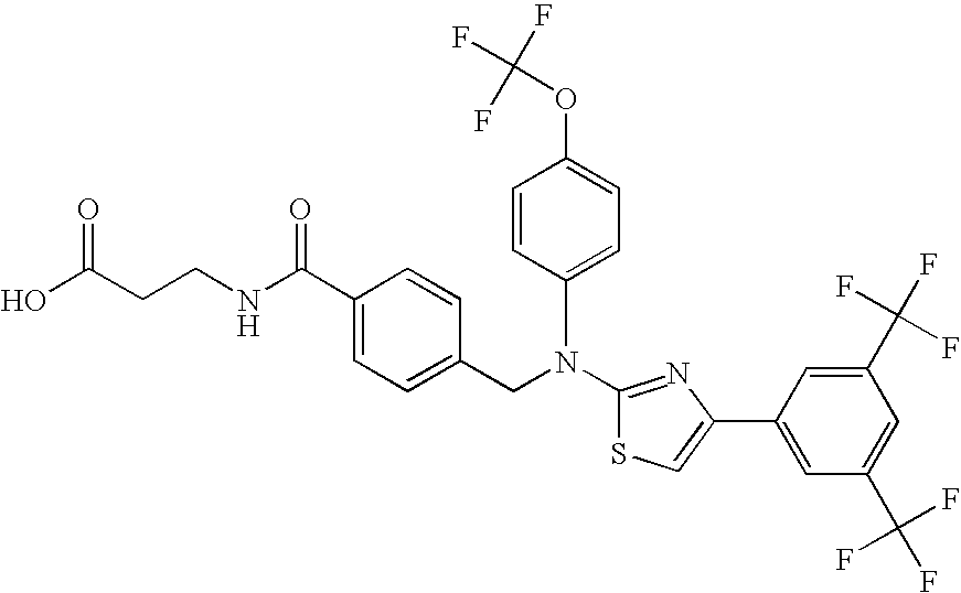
N(C1=NC(C2=CC(C(F)(F)F)=CC(C(F)(F)F)=C2)=CS1)(CC1=CC=C(C(NCCC(O)=O)=O)C=C1)C1=CC=C(OC(F)(F)F)C=C1
